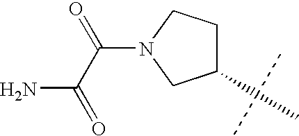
C(C)(C)(C)C1CN(C(C(N)=O)=O)CC1
